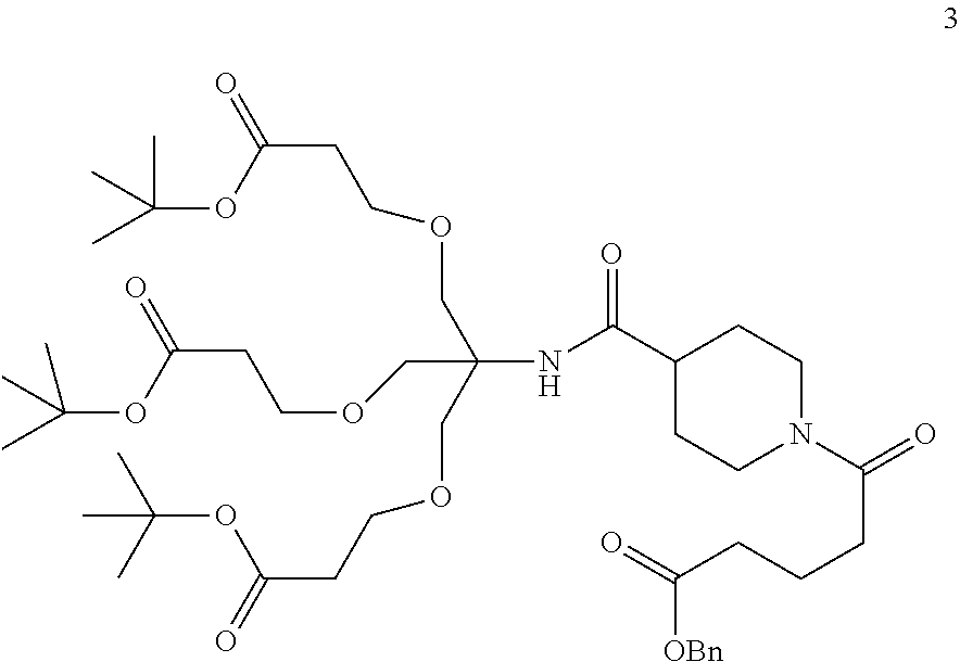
C1(C(NC(COCCC(OC(C)(C)C)=O)(COCCC(OC(C)(C)C)=O)COCCC(=O)OC(C)(C)C)=O)CCN(C(=O)CCCC(=O)[OBn])CC1
